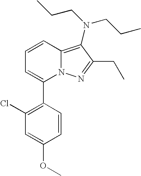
C1=CC2=C(N(CCC)CCC)C(CC)=NN2C(C2=C(Cl)C=C(OC)C=C2)=C1
